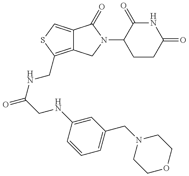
C12=C(CNC(CNC3=CC(CN4CCOCC4)=CC=C3)=O)SC=C1C(=O)N(C1CCC(=O)NC1=O)C2
